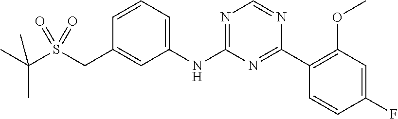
C1=CC=C(NC2=NC=NC(C3=C(OC)C=C(F)C=C3)=N2)C=C1CS(C(C)(C)C)(=O)=O
